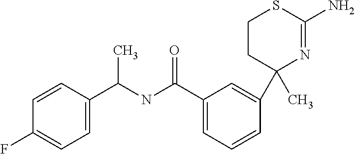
C1=CC(C(NC(C2=CC=CC(C3(C)N=C(N)SCC3)=C2)=O)C)=CC=C1F
